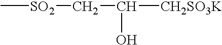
C[SO2]CC(O)[CH2SO3K]
